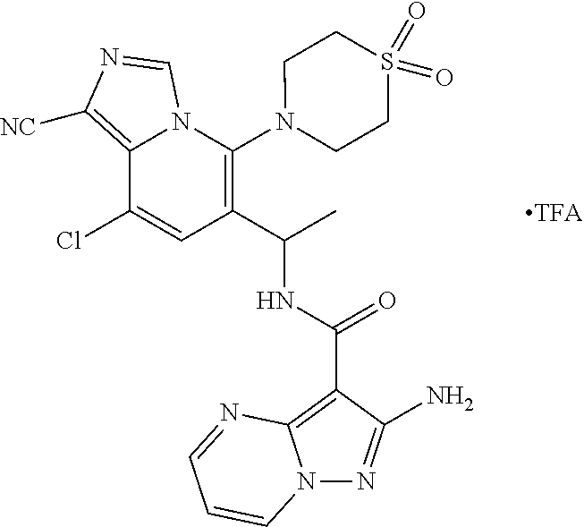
C12=C([NC])N=CN1C(N1CCS(=O)(=O)CC1)=C(C(C)NC(C1=C3N(N=C1N)C=CC=N3)=O)C=C2Cl
